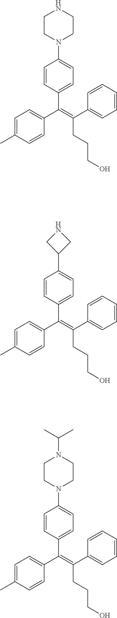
C(=C(C1=CC=CC=C1)CCCO)(C1=CC=C(C)C=C1)C1=CC=C(N2CCNCC2)C=C1.C(=C(C1=CC=CC=C1)CCCO)(C1=CC=C(C)C=C1)C1=CC=C(C2CNC2)C=C1.C(=C(C1=CC=CC=C1)CCCO)(C1=CC=C(C)C=C1)C1=CC=C(N2CCN(C(C)C)CC2)C=C1
